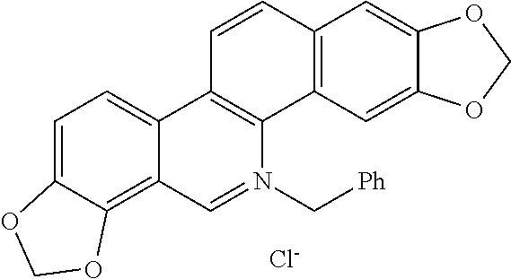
C1=C2C(=C3C(=C1)C1=C(N(C[Ph])=C3)C3=C(C=C1)C=C1C(=C3)OCO1)OCO2.[Cl-]
